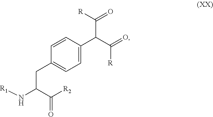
C1=C(C(C(=O)[R])C(=O)[R])C=CC(CC(N[R1])C([R2])=O)=C1
